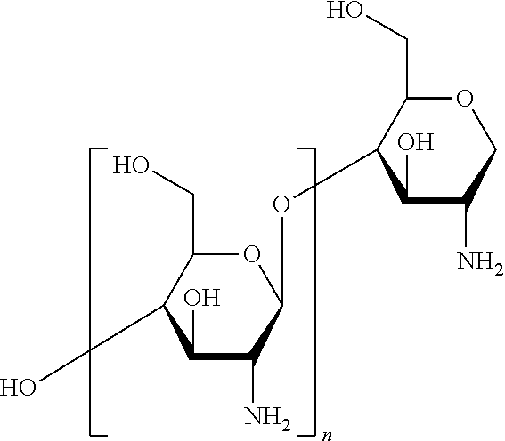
C1(O)C(N)COC(CO)C1OC1C(N)C(O)C(O)C(CO)O1
